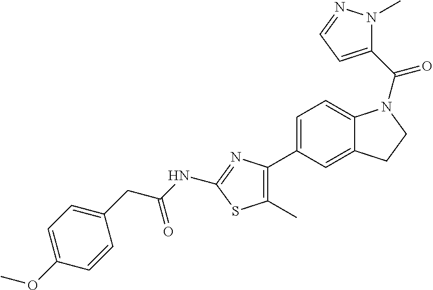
C1=C(C2=C(C)SC(NC(CC3=CC=C(OC)C=C3)=O)=N2)C=C2C(=C1)N(C(C1=CC=NN1C)=O)CC2
